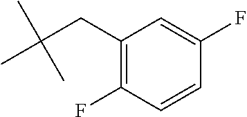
CC(CC1=C(F)C=CC(F)=C1)(C)C
